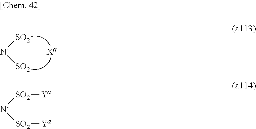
[N-]([SO2])[SO2].[N-]([SO2][Ya])[SO2][Ya]
